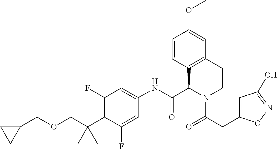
C1=CC2=C(C=C1OC)CCN(C(CC1=CC(O)=NO1)=O)C2C(NC1=CC(F)=C(C(C)(C)COCC2CC2)C(F)=C1)=O
